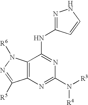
C12=C(N=C(N([R3])[R4])N=C1NC1=NNC=C1)C([R5])=NN2[R6]
